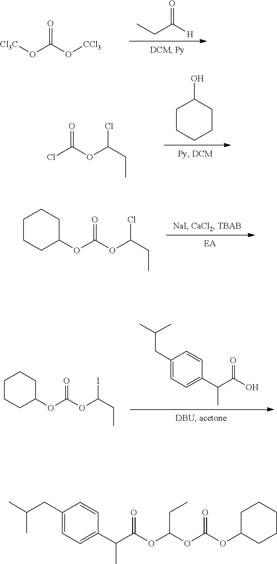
[Cl3C]OC(O[CCl3])=O.C(C([H])=O)C.O(C(OC(CC)Cl)=O)C1CCCCC1.ClC(OC(CC)Cl)=O.C1CCCCC1O.C1(C(C(O)=O)C)=CC=C(CC(C)C)C=C1.O(C(OC(I)CC)=O)C1CCCCC1.C1=CC(CC(C)C)=CC=C1C(C)C(=O)OC(CC)OC(=O)OC1CCCCC1
